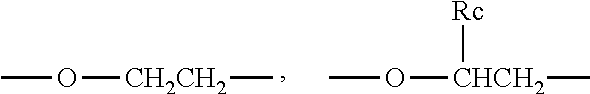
O([CH2CH2]C)C.O([CHCH2]([Rc])C)C
